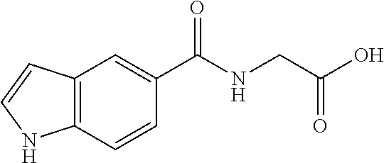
C12=C(C=CC(C(NCC(O)=O)=O)=C1)NC=C2
